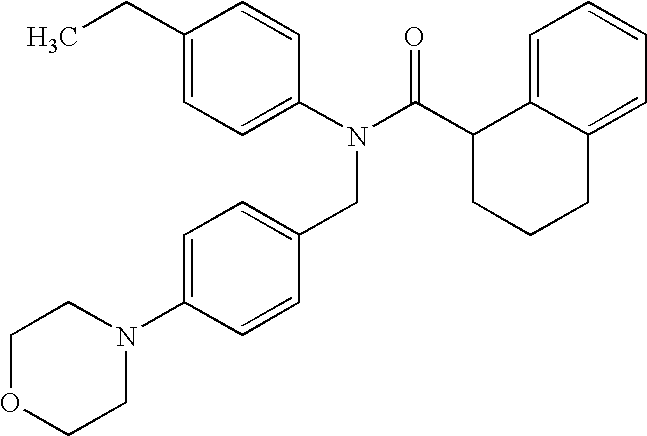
C1(CC)=CC=C(N(C(C2CCCC3=CC=CC=C23)=O)CC2=CC=C(N3CCOCC3)C=C2)C=C1
